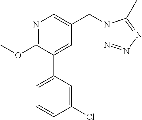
C1(OC)=NC=C(CN2N=NN=C2C)C=C1C1=CC=CC(Cl)=C1
